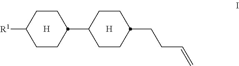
C1CC(C2CCC(CCC=C)CC2)CCC1[R1].[H].[H]
